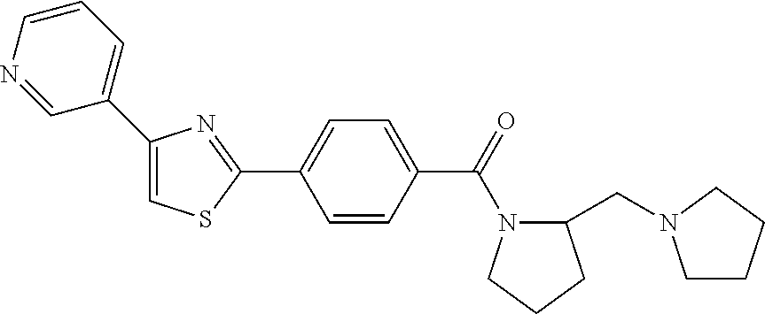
C1=CC=C(C2=CSC(C3=CC=C(C(=O)N4C(CN5CCCC5)CCC4)C=C3)=N2)C=N1
